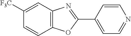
C1([F3C])=CC2=C(C=C1)OC(C1=CC=NC=C1)=N2
